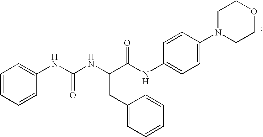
C1=CC=CC(NC(NC(C(NC2=CC=C(N3CCOCC3)C=C2)=O)CC2=CC=CC=C2)=O)=C1
